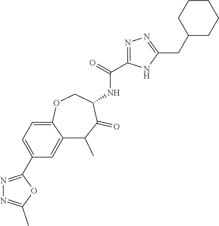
C12=CC(C3=NN=C(C)O3)=CC=C1OCC(NC(=O)C1=NN=C(CC3CCCCC3)N1)C(=O)C2C
